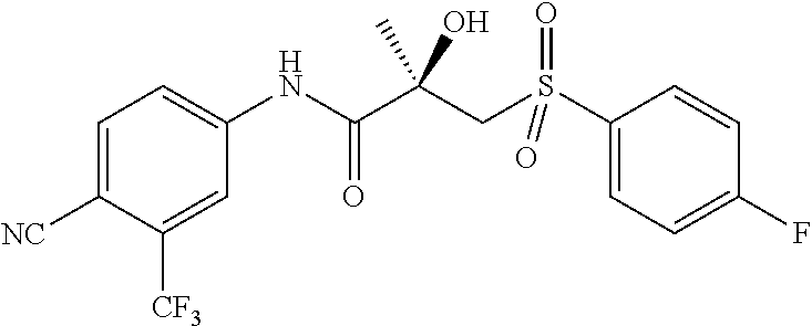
C1=C([NC])C([CF3])=CC(NC(C(CS(C2=CC=C(F)C=C2)(=O)=O)(C)O)=O)=C1
